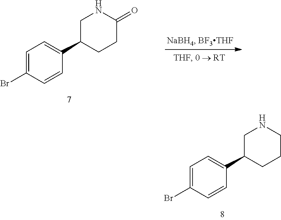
C1=C(Br)C=CC(C2CCCNC2)=C1.C1=C(Br)C=CC(C2CCC(=O)NC2)=C1
